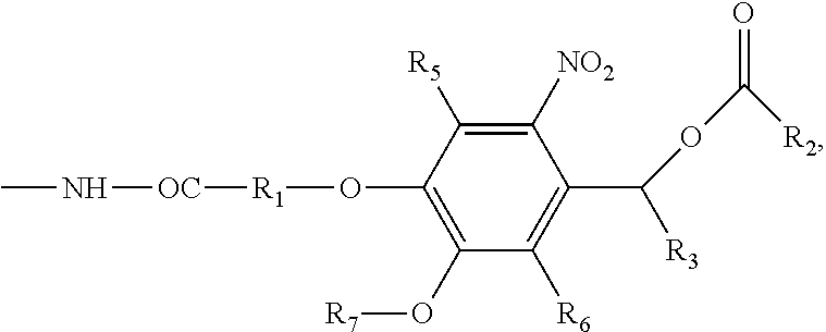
C1([NO2])=C([R5])C(O[R1][OC]NC)=C(O[R7])C([R6])=C1C([R3])OC(=O)[R2]
